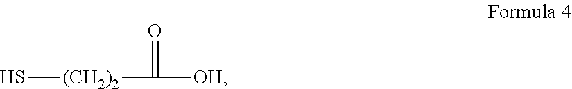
S[(CH2)2]C([OH])=O
